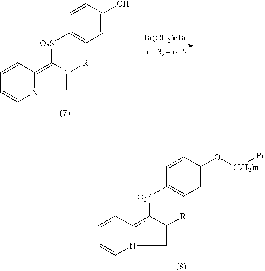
C1=CC2=C([O2S]C3=CC=C(O)C=C3)C([R])=CN2C=C1.C1=CC2=C([O2S]C3=CC=C(O[(CH2)n]Br)C=C3)C([R])=CN2C=C1
